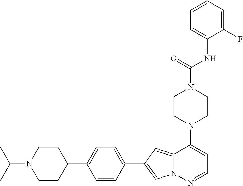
N1(C2=CC=NN3C2=CC(C2=CC=C(C4CCN(C(C)C)CC4)C=C2)=C3)CCN(C(NC2=CC=CC=C2F)=O)CC1
